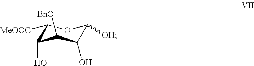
C1([MeOOC])C(O)C([BnO])C(O)C([OH])O1
